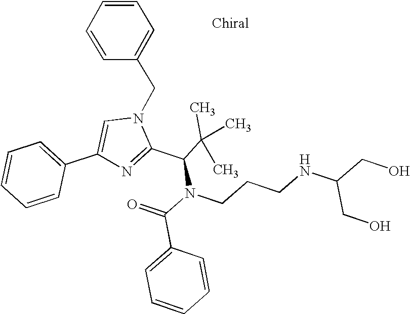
C1=CC=CC(C2=CN(CC3=CC=CC=C3)C(C(C(C)(C)C)N(CCCNC(CO)CO)C(C3=CC=CC=C3)=O)=N2)=C1
